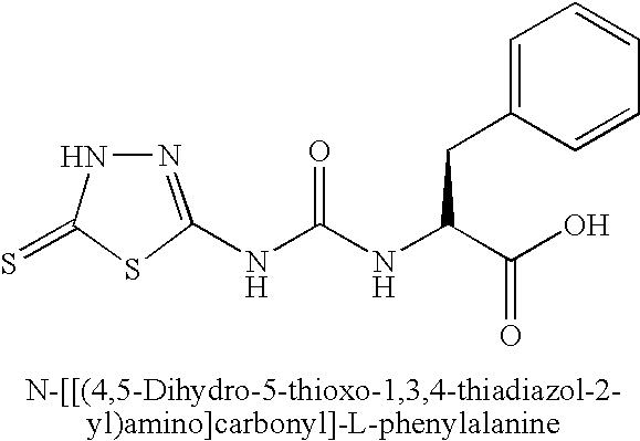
C1(=S)SC(NC(NC(C(O)=O)CC2=CC=CC=C2)=O)=NN1
